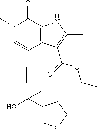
C(C1=CN(C)C(=O)C2=C1C(C(=O)OCC)=C(C)N2)#CC(C1COCC1)(O)C
